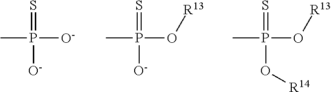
CP([O-])(=S)[O-].CP(O[R13])(=S)[O-].CP(O[R13])(=S)O[R14]
